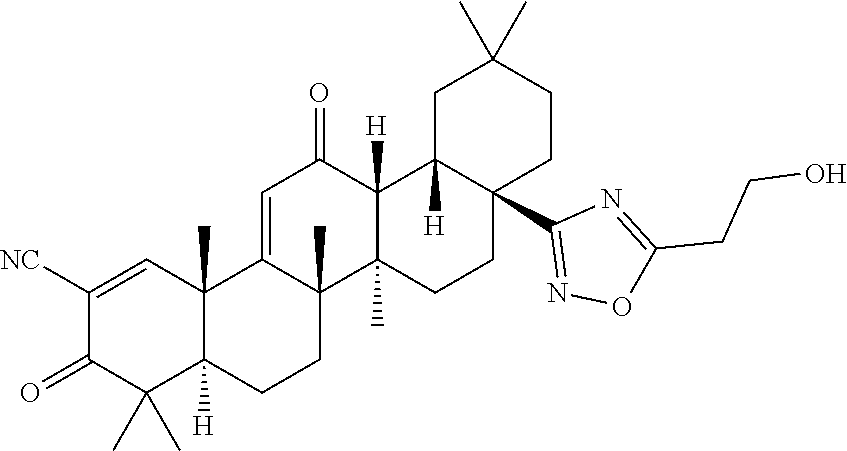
C1([NC])=CC2(C)C([H])(C(C)(C)C1=O)CCC1(C)C2=CC(=O)C2([H])C1(C)CCC1(C3=NOC(CCO)=N3)C2([H])CC(C)(C)CC1
